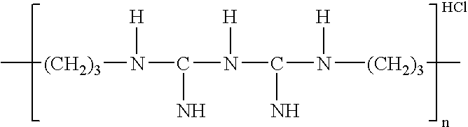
C[(CH2)3]N(C(N)N(C(N)N([H])[(CH2)3]C)[H])[H].Cl
